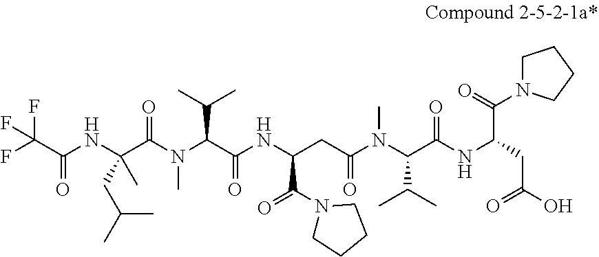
O=C(C(F)(F)F)NC(C(N(C(C(NC(CC(N(C(C(NC(CC(O)=O)C(=O)N1CCCC1)=O)C(C)C)C)=O)C(N1CCCC1)=O)=O)C(C)C)C)=O)(C)CC(C)C
